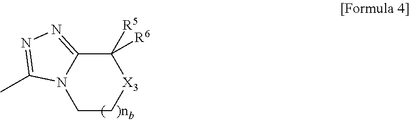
C1([R5])([R6])C2=NN=C(C)N2CC[X3]1
